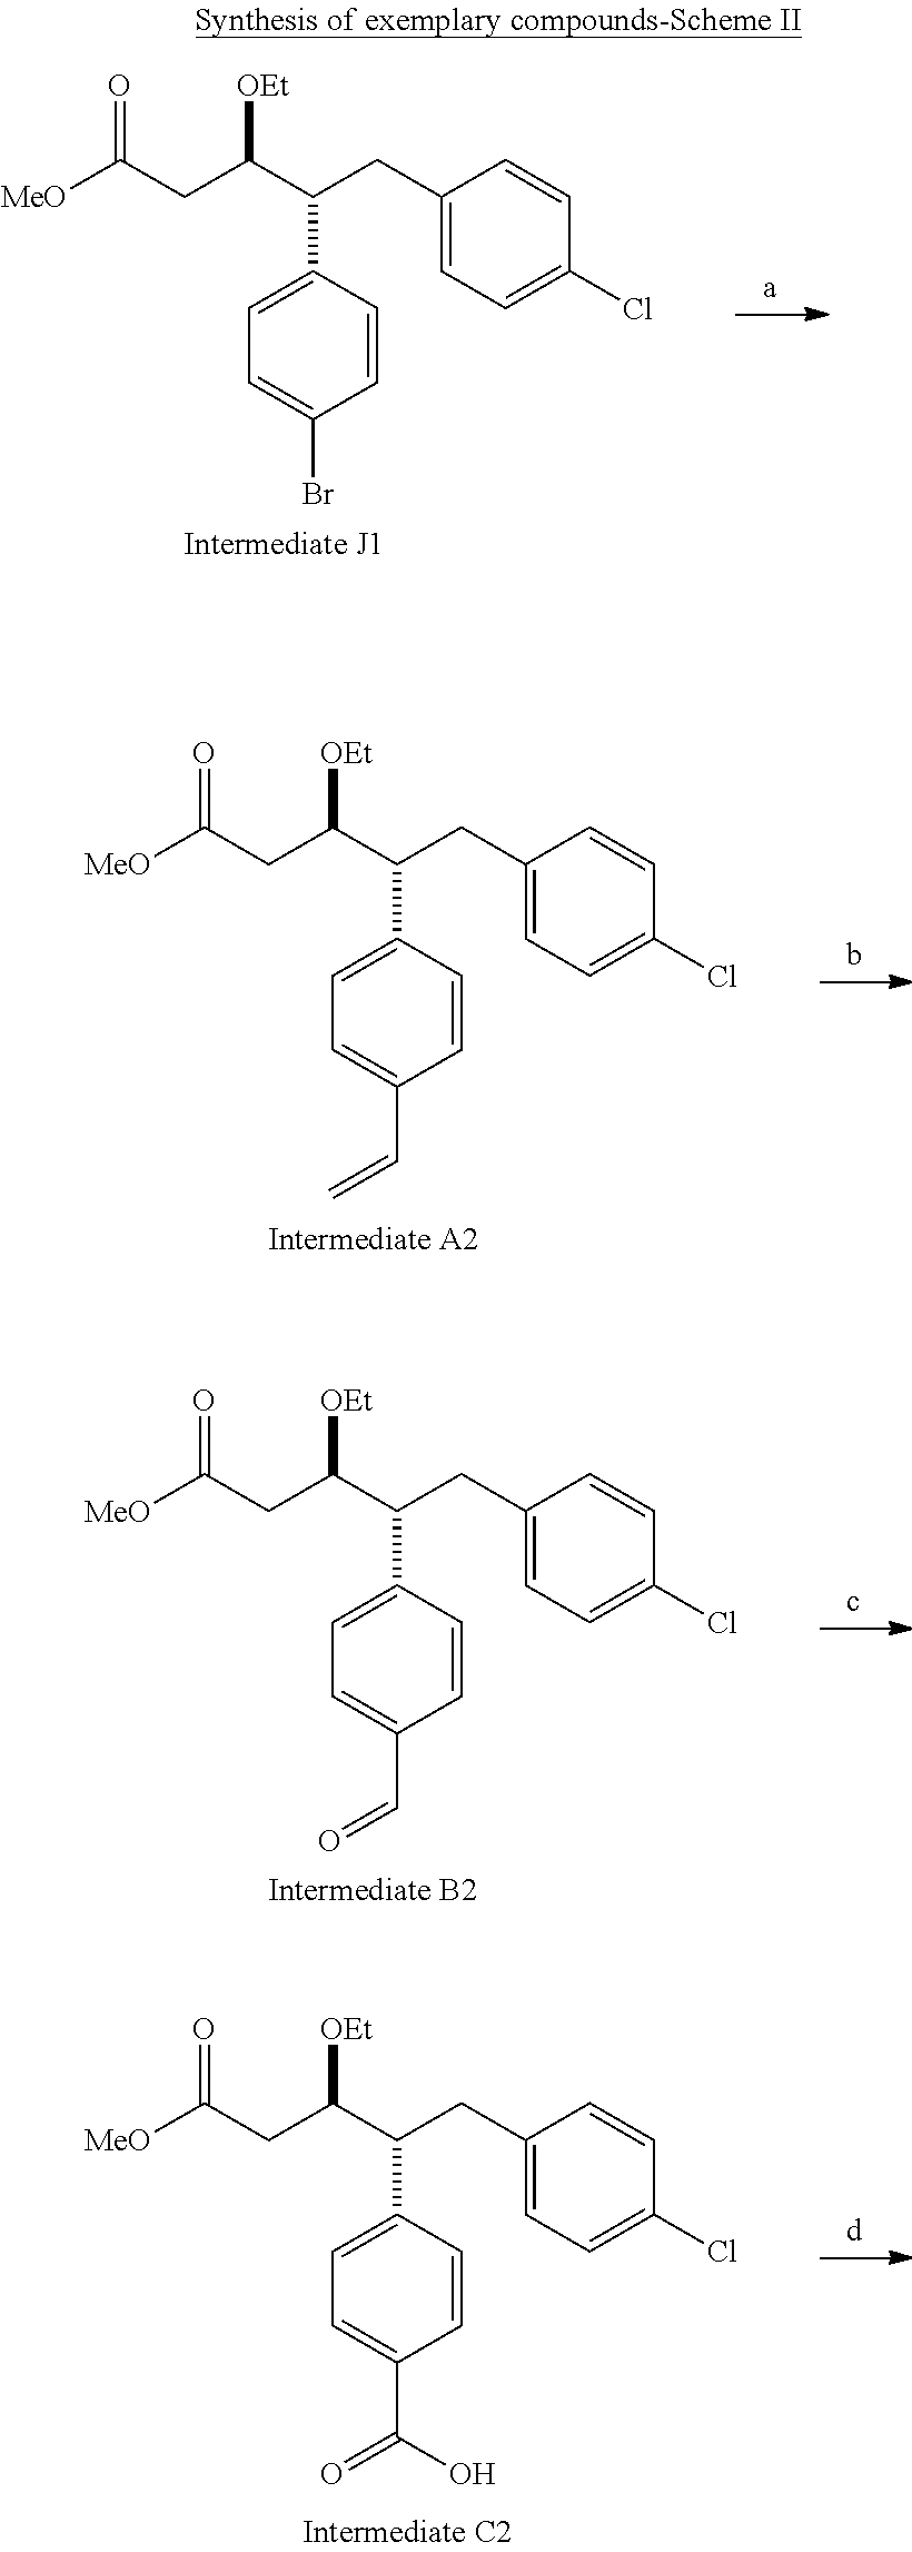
C(C(C(C1=CC=C(Br)C=C1)CC1=CC=C(Cl)C=C1)[OEt])C(=O)[MeO].C(C(C(C1=CC=C(C=C)C=C1)CC1=CC=C(Cl)C=C1)[OEt])C(=O)[MeO].C(C(C(C1=CC=C(C=O)C=C1)CC1=CC=C(Cl)C=C1)[OEt])C(=O)[MeO].C(C(C(C1=CC=C(C(=O)O)C=C1)CC1=CC=C(Cl)C=C1)[OEt])C(=O)[MeO]
